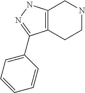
C12=C(CCNC1)C(C1=CC=CC=C1)=NN2
